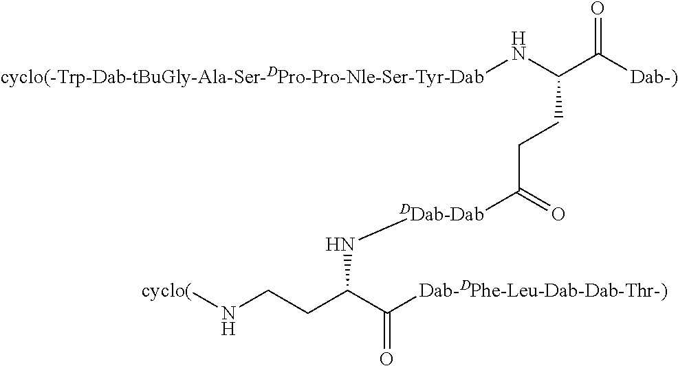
[cyclo(-Trp-Dab-tBuGly-Ala-Ser-DPro-Pro-Nle-Ser-Tyr-Dab]NC(C([Dab-)])=O)CCC([DDab-Dab]NC(CCN[cyclo(])C([Dab-DPhe-Leu-Dab-Dab-Thr-)])=O)=O
